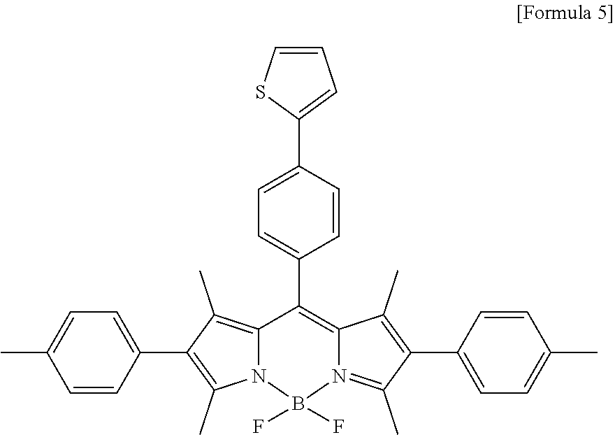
C12=C(C)C(C3=CC=C(C)C=C3)=C(C)N1B(F)(F)N1=C(C)C(C3=CC=C(C)C=C3)=C(C)C1=C2C1=CC=C(C2=CC=CS2)C=C1
